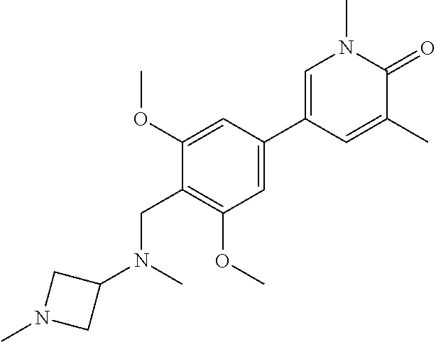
C1=C(C2=CN(C)C(=O)C(C)=C2)C=C(OC)C(CN(C2CN(C)C2)C)=C1OC
